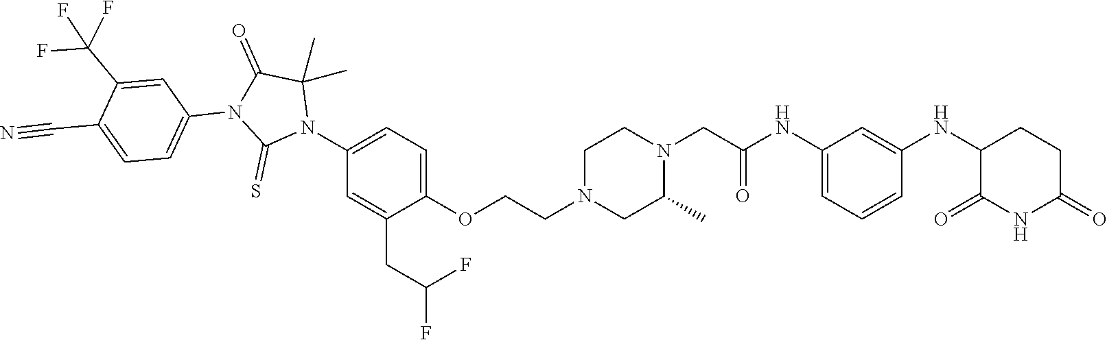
C1=C(NC(CN2CCN(CCOC3=CC=C(N4C(C)(C)C(=O)N(C5=CC=C(C#N)C(C(F)(F)F)=C5)C4=S)C=C3CC(F)F)CC2C)=O)C=C(NC2C(=O)NC(=O)CC2)C=C1
